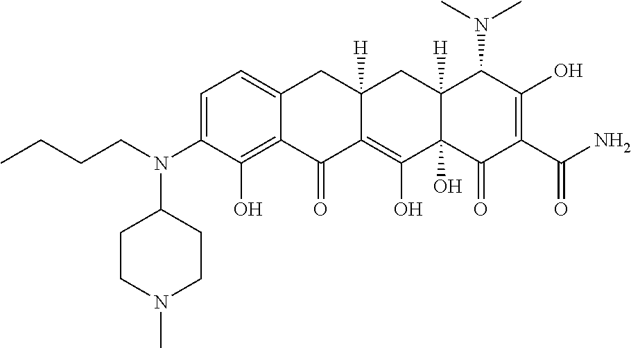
C1=C(N(CCCC)C2CCN(C)CC2)C(O)=C2C(=C1)CC1([H])C(=C(O)C3(O)C([H])(C1)C(N(C)C)C(O)=C(C(N)=O)C3=O)C2=O
